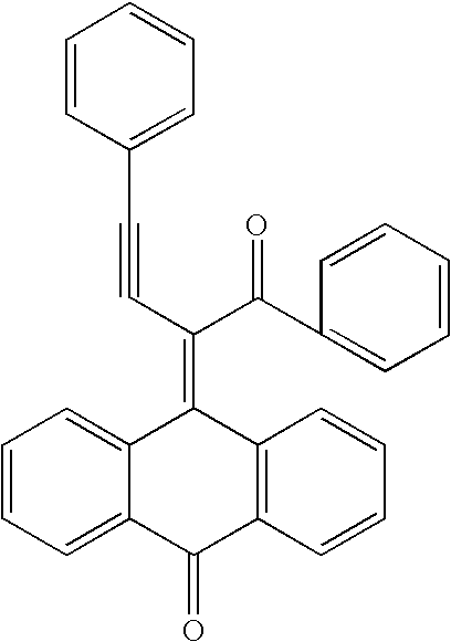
C12=CC=CC=C1C(=C(C(C1=CC=CC=C1)=O)C#CC1=CC=CC=C1)C1=C(C2=O)C=CC=C1
